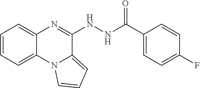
C1=CC=C2C(=C1)N=C(NNC(C1=CC=C(F)C=C1)=O)C1=CC=CN21
